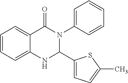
C1=CC=C2C(=C1)C(=O)N(C1=CC=CC=C1)C(C1=CC=C(C)S1)N2
